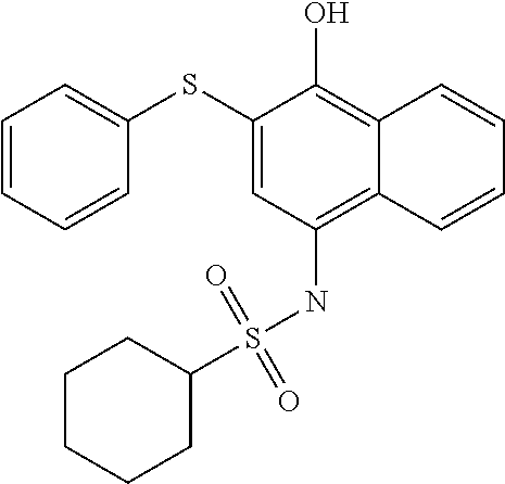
C1=CC=CC(SC2=CC(NS(C3CCCCC3)(=O)=O)=C3C(=C2O)C=CC=C3)=C1
